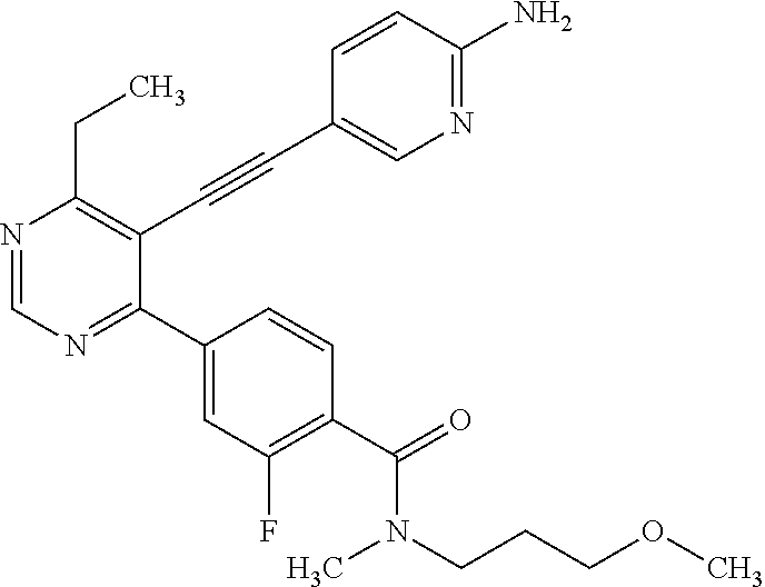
N1=CN=C(C2=CC(F)=C(C(N(CCCOC)C)=O)C=C2)C(C#CC2=CN=C(N)C=C2)=C1CC
